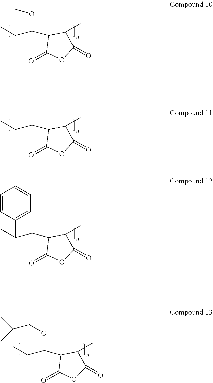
CCC(C1C(=O)OC(=O)C1C)OC.CCCC1C(=O)OC(=O)C1C.CC(CC1C(=O)OC(=O)C1C)C1=CC=CC=C1.CCC(C1C(=O)OC(=O)C1C)OCC(C)C
